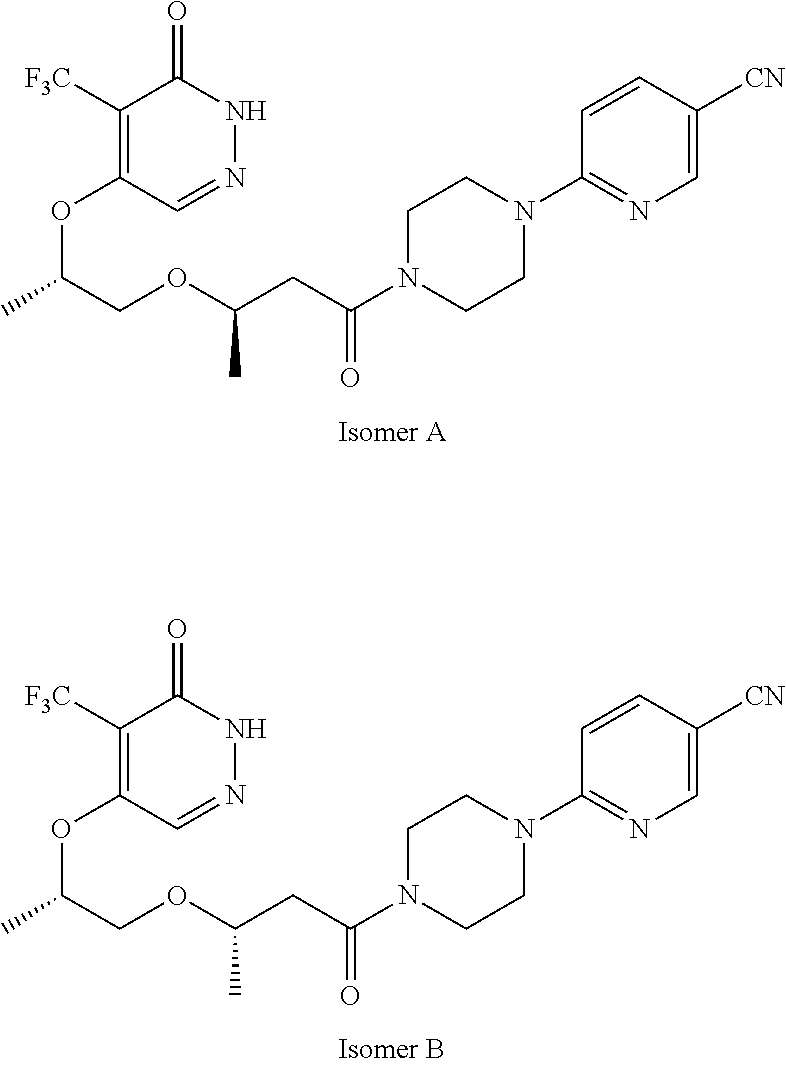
C1([F3C])=C(OC(C)COC(CC(N2CCN(C3=NC=C([CN])C=C3)CC2)=O)C)C=NNC1=O.C1([F3C])=C(OC(C)COC(CC(N2CCN(C3=NC=C([CN])C=C3)CC2)=O)C)C=NNC1=O
